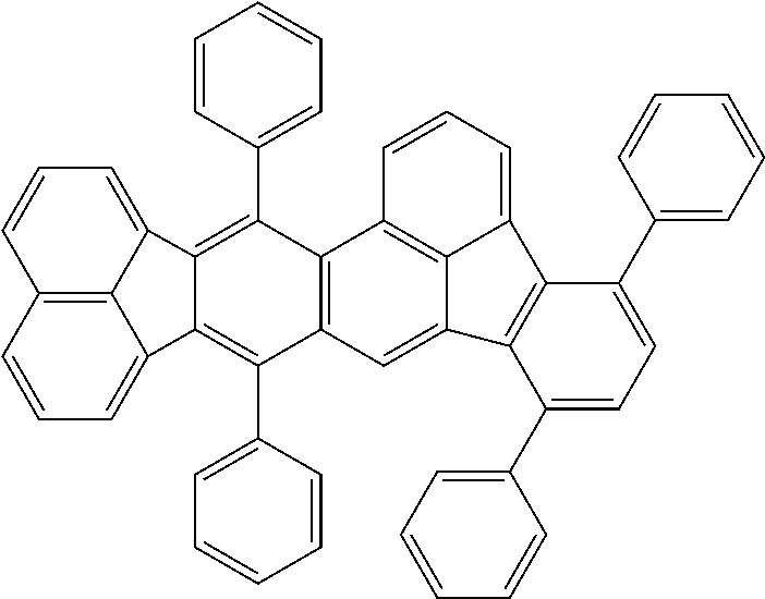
C12=C3C=CC=C1C1=C(C4=CC=CC=C4)C4=C(C(C5=CC=CC=C5)=C1C2=CC=C3)C1=C2C(=C4)C3=C(C2=CC=C1)C(C1=CC=CC=C1)=CC=C3C1=CC=CC=C1
